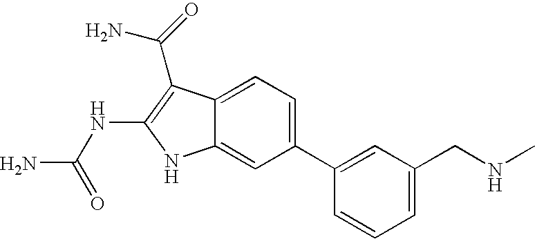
C1(C2=CC(CNC)=CC=C2)=CC=C2C(=C1)NC(NC(N)=O)=C2C(=O)N
